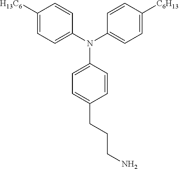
[C6H13]C1=CC=C(N(C2=CC=C(CCCN)C=C2)C2=CC=C([H13C6])C=C2)C=C1
